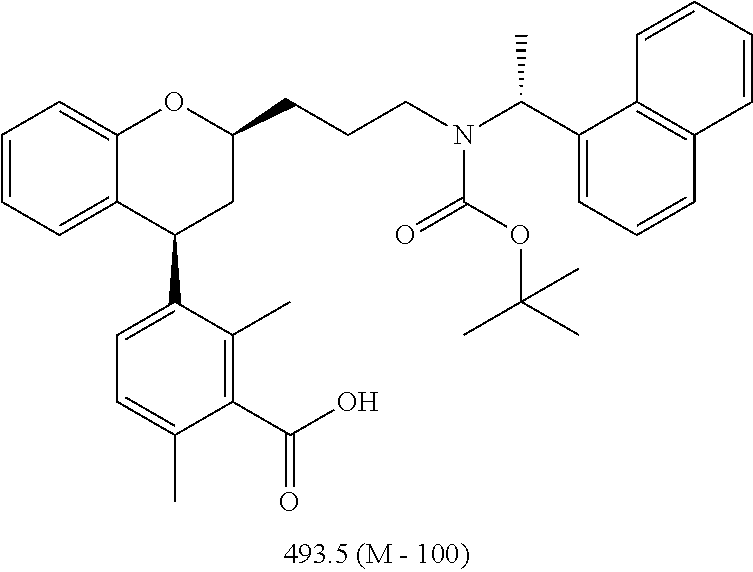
C12=CC=CC=C1C(C1=CC=C(C)C(C(O)=O)=C1C)CC(CCCN(C(C)C1=CC=CC3=C1C=CC=C3)C(OC(C)(C)C)=O)O2
